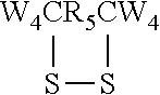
[W4CR5CW4]1SS1
